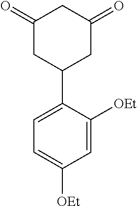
C1(=O)CC(C2=CC=C([OEt])C=C2[OEt])CC(=O)C1
